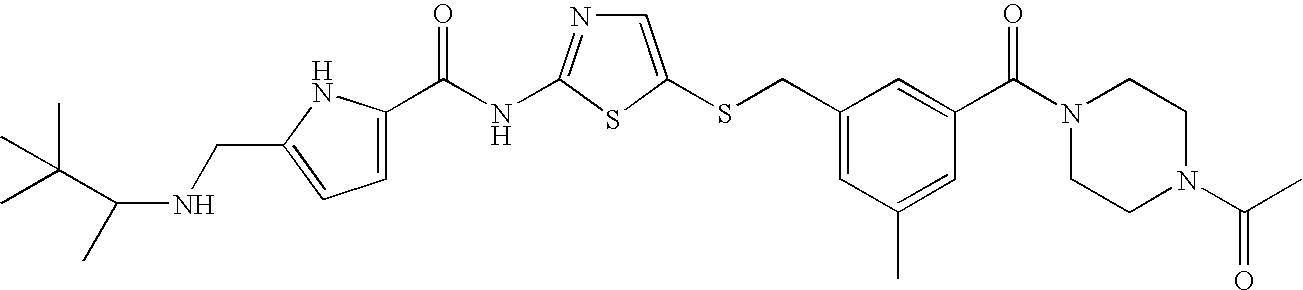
C1=C(SCC2=CC(C)=CC(C(N3CCN(C(=O)C)CC3)=O)=C2)SC(NC(=O)C2=CC=C(CNC(C)C(C)(C)C)N2)=N1
